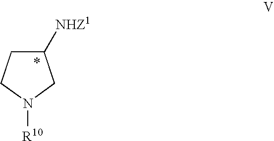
C1([NHZ1])CCN([R10])C1
